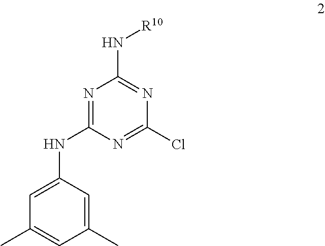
C1(NC2=NC(N[R10])=NC(Cl)=N2)=CC(C)=CC(C)=C1
